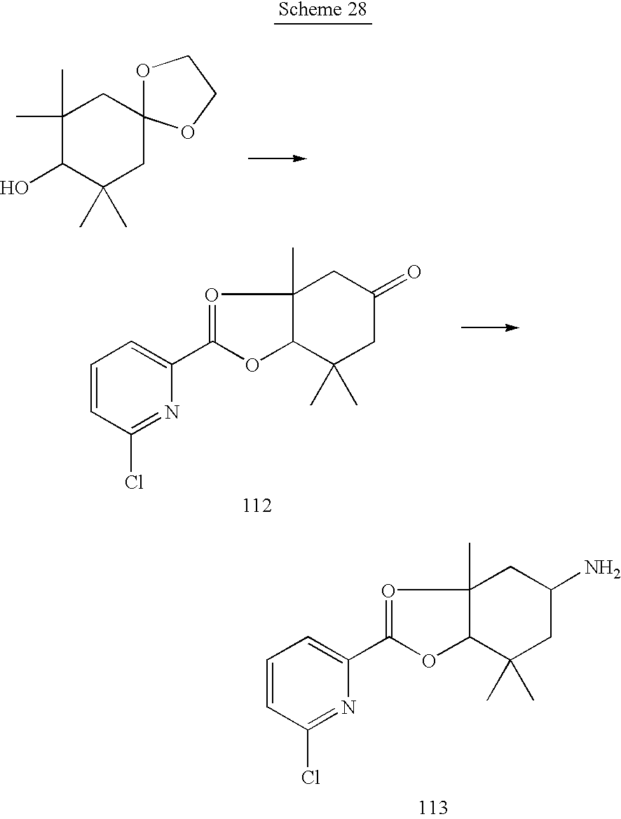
C1(C)(C)C(O)C(C)(C)CC2(C1)OCCO2.C1=CC(Cl)=NC(C2=OC3(C)C(O2)C(C)(C)CC(=O)C3)=C1.C1=CC(Cl)=NC(C2=OC3(C)C(O2)C(C)(C)CC(N)C3)=C1
